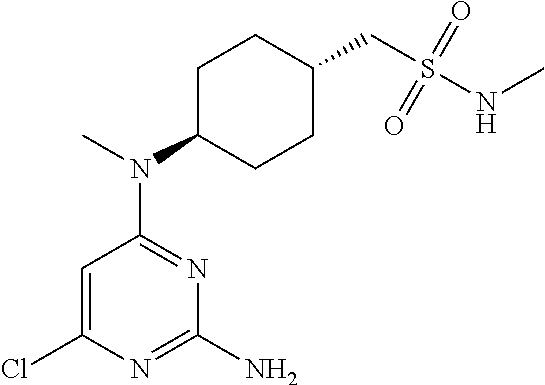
C1=C(Cl)N=C(N)N=C1N(C)C1CCC(CS(NC)(=O)=O)CC1
